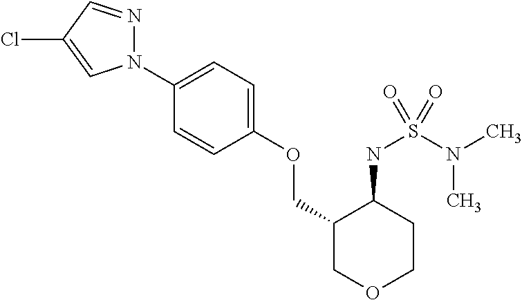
N1(C2=CC=C(OCC3COCCC3NS(N(C)C)(=O)=O)C=C2)N=CC(Cl)=C1
